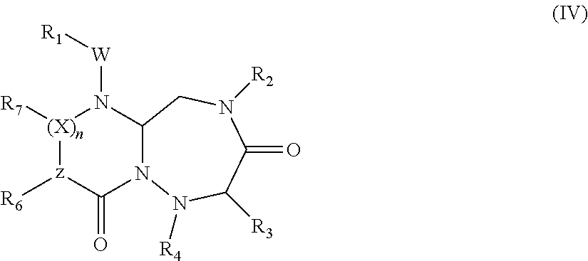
[(X)n]1([R7])[z]([R6])C(=O)N2C(N1[W][R1])CN([R2])C(=O)C([R3])N2[R4]
